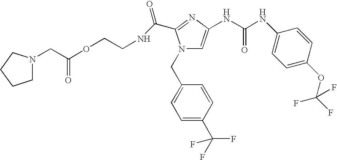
C(C(OCCNC(=O)C1=NC(NC(NC2=CC=C(OC(F)(F)F)C=C2)=O)=CN1CC1=CC=C(C(F)(F)F)C=C1)=O)N1CCCC1
